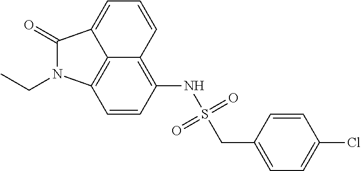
C1=CC(NS(=O)(=O)CC2=CC=C(Cl)C=C2)=C2C=CC=C3C(=O)N(CC)C1=C23
